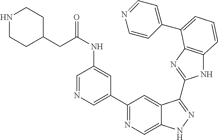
C1(C2=NC=C3C(=C2)C(C2=NC4=C(N2)C=CC=C4C2=CC=NC=C2)=NN3)=CN=CC(NC(=O)CC2CCNCC2)=C1
